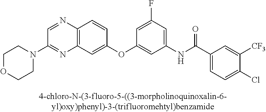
C12=C(C=C(OC3=CC(NC(C4=CC=C(Cl)C([CF3])=C4)=O)=CC(F)=C3)C=C1)N=C(N1CCOCC1)C=N2
